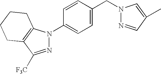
N1=C([F3C])C2=C(N1C1=CC=C(CN3N=CC(C)=C3)C=C1)CCCC2
